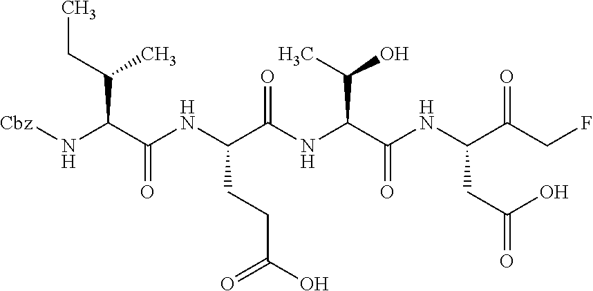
[Cbz]NC(C(NC(C(NC(C(NC(C(CF)=O)CC(=O)O)=O)C(O)C)=O)CCC(O)=O)=O)C(C)CC
